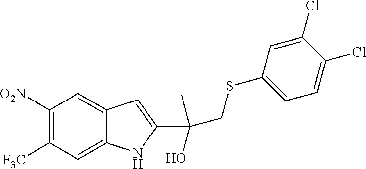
C1([O2N])=C([F3C])C=C2C(=C1)C=C(C(CSC1=CC=C(Cl)C(Cl)=C1)(C)O)N2
